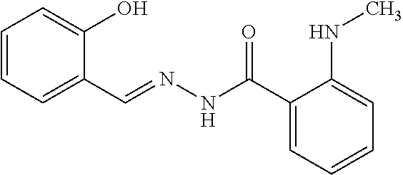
C1=CC=C(C=NNC(C2=CC=CC=C2NC)=O)C(O)=C1
